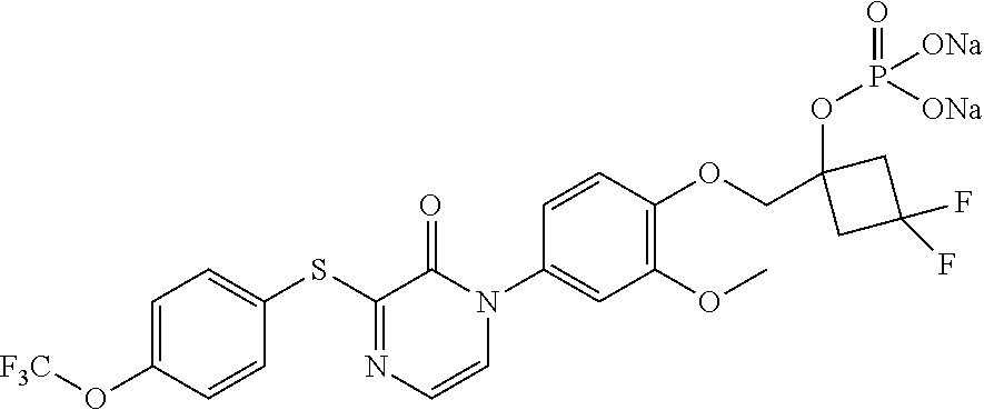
C1(SC2=CC=C(O[F3C])C=C2)=NC=CN(C2=CC(OC)=C(OCC3(OP(=O)([ONa])[ONa])CC(F)(F)C3)C=C2)C1=O
